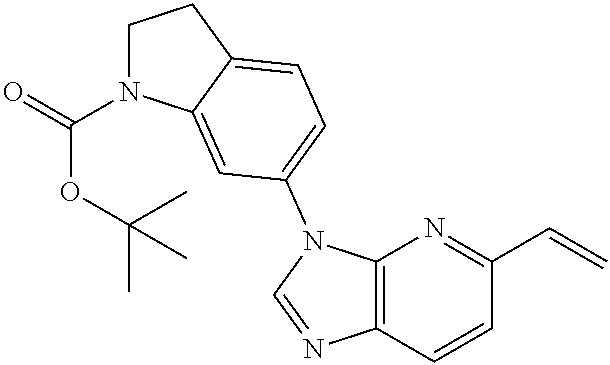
C1N(C(=O)OC(C)(C)C)C2=CC(N3C4=C(N=C3)C=CC(C=C)=N4)=CC=C2C1
